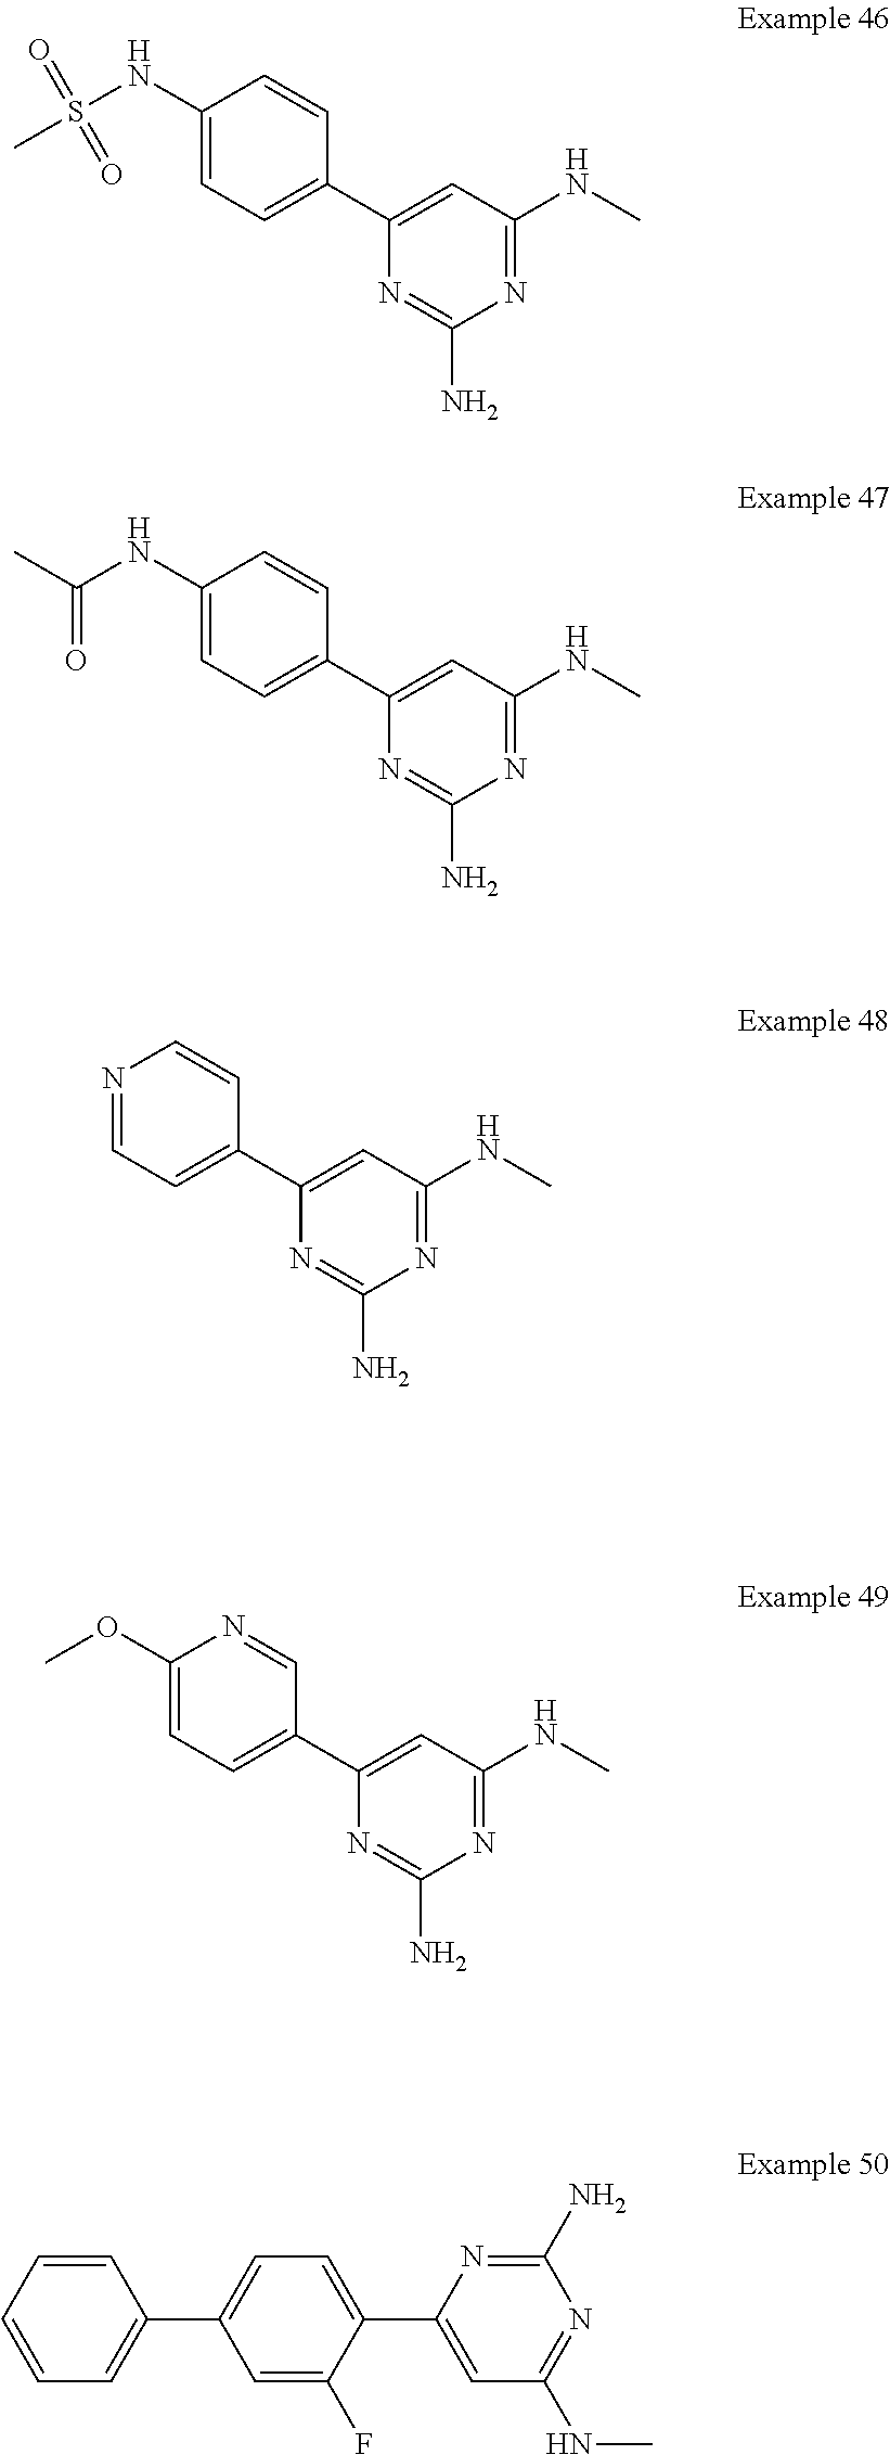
C1(NS(=O)(=O)C)=CC=C(C2=CC(NC)=NC(N)=N2)C=C1.C1(NC(C)=O)=CC=C(C2=CC(NC)=NC(N)=N2)C=C1.N1=CC=C(C2=CC(NC)=NC(N)=N2)C=C1.C1(OC)=CC=C(C2=CC(NC)=NC(N)=N2)C=N1.C1=CC=CC(C2=CC=C(C3=CC(NC)=NC(N)=N3)C(F)=C2)=C1
